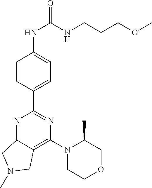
N1=C2C(=C(N3CCOCC3C)N=C1C1=CC=C(NC(=O)NCCCOC)C=C1)CN(C)C2
